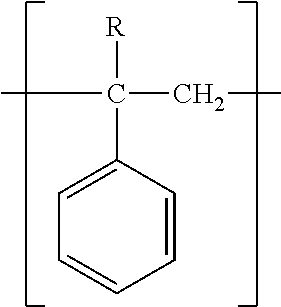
C1=CC=CC(C([R])(CC)C)=C1
